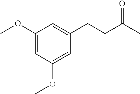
C1(OC)=CC(OC)=CC(CCC(C)=O)=C1
